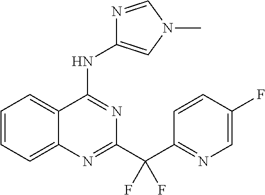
C1=CC=C2C(=C1)C(NC1=CN(C)C=N1)=NC(C(C1=NC=C(F)C=C1)(F)F)=N2
